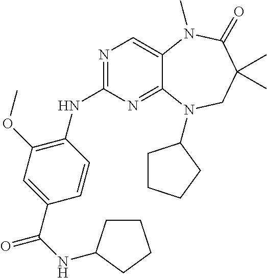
N1=C(NC2=C(OC)C=C(C(NC3CCCC3)=O)C=C2)N=C2C(=C1)N(C)C(=O)C(C)(C)CN2C1CCCC1
